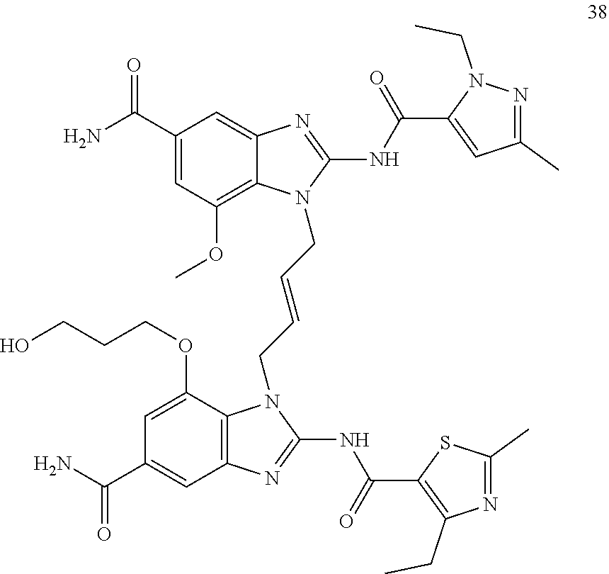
C1(C(N)=O)=CC(OC)=C2C(=C1)N=C(NC(C1=CC(C)=NN1CC)=O)N2CC=CCN1C2=C(C=C(C(N)=O)C=C2OCCCO)N=C1NC(C1=C(CC)N=C(C)S1)=O
